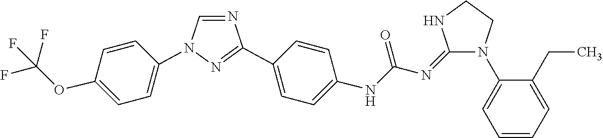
C1=NC(C2=CC=C(NC(N=C3NCCN3C3=CC=CC=C3CC)=O)C=C2)=NN1C1=CC=C(OC(F)(F)F)C=C1
